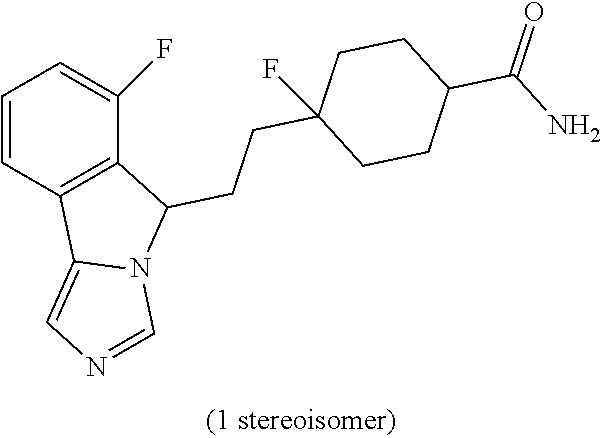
C1=CC2=C(C(F)=C1)C(CCC1(F)CCC(C(N)=O)CC1)N1C2=CN=C1
